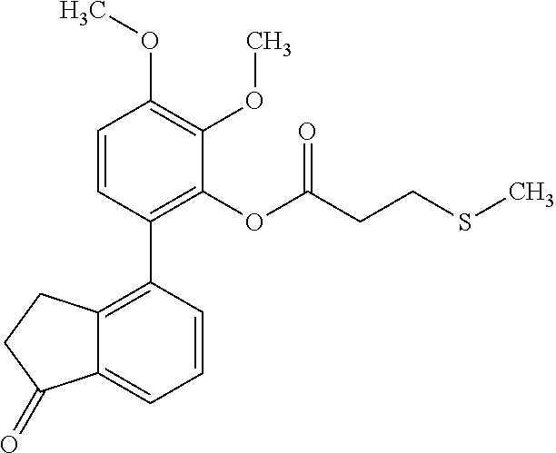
C1=CC(C2=C3C(=CC=C2)C(=O)CC3)=C(OC(CCSC)=O)C(OC)=C1OC
